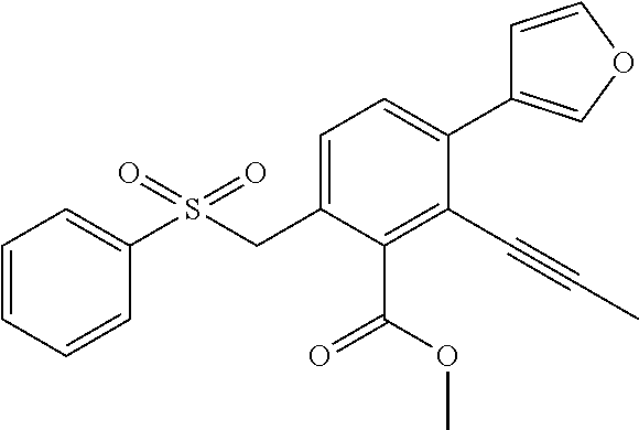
C1=C(S(CC2=CC=C(C3=COC=C3)C(C#CC)=C2C(=O)OC)(=O)=O)C=CC=C1
